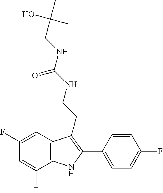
C(CNC(=O)NCCC1=C(C2=CC=C(F)C=C2)NC2=C1C=C(F)C=C2F)(C)(C)O
